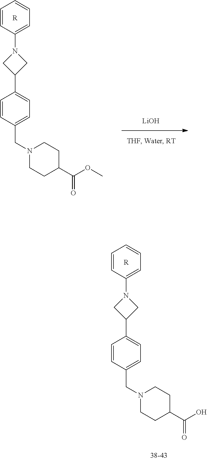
C1=CC(CN2CCC(C(OC)=O)CC2)=CC=C1C1CN(C2=CC=CC=C2)C1.[R].[LiOH].C1=CC(CN2CCC(C(O)=O)CC2)=CC=C1C1CN(C2=CC=CC=C2)C1.[R]
